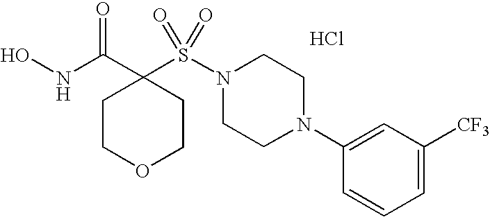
ONC(C1(S(N2CCN(C3=CC([CF3])=CC=C3)CC2)(=O)=O)CCOCC1)=O.Cl
